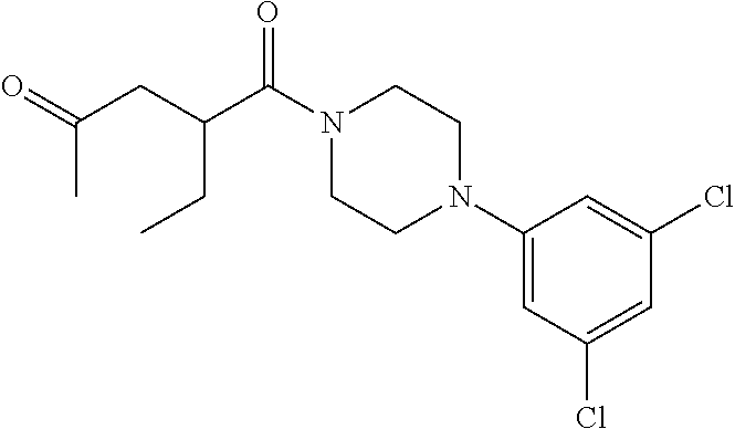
C1(N2CCN(C(C(CC(=O)C)CC)=O)CC2)=CC(Cl)=CC(Cl)=C1
